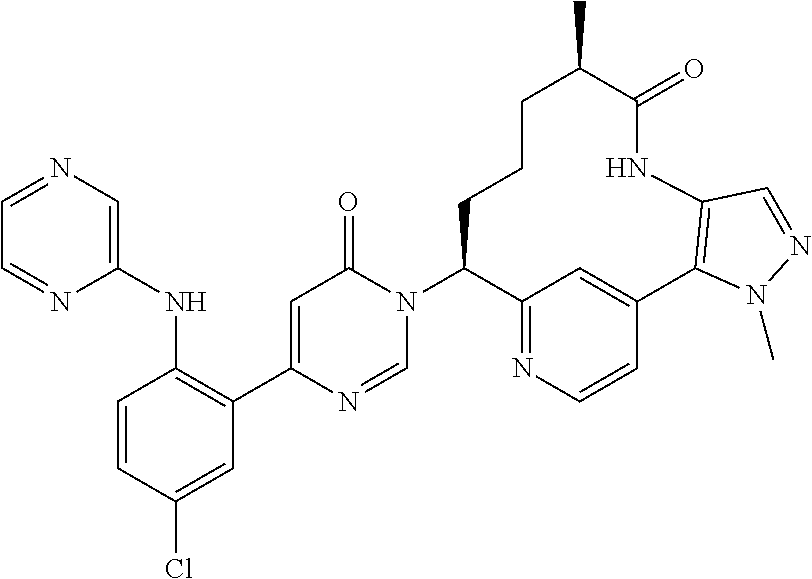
C12=NC=CC(=C1)C1=C(NC(=O)C(C)CCCC2N2C(=O)C=C(C3=C(NC4=CN=CC=N4)C=CC(Cl)=C3)N=C2)C=NN1C
